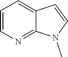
N1=C2C(=CC=C1)C=CN2C
